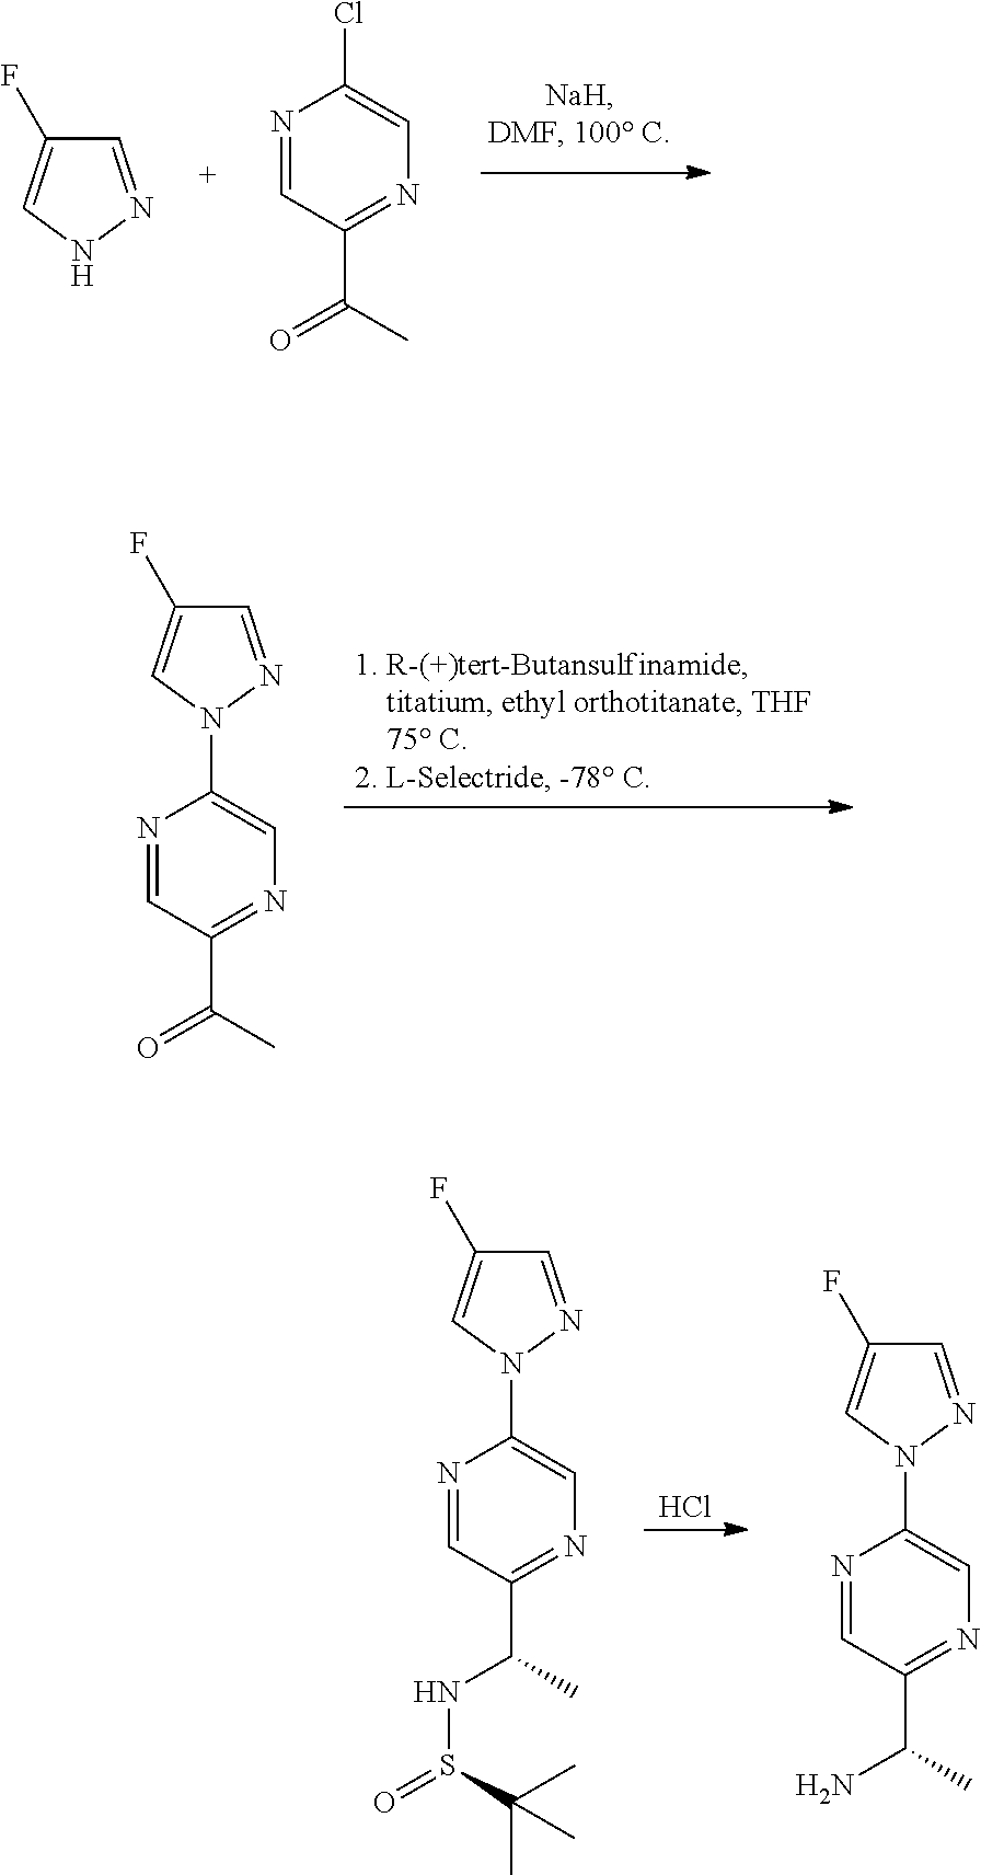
C1=NNC=C1F.N1=CC(C(C)=O)=NC=C1Cl.N1=CC(C(C)=O)=NC=C1N1C=C(F)C=N1.N1=CC(C(C)NS(C(C)(C)C)=O)=NC=C1N1C=C(F)C=N1.Cl.N1=CC(C(C)N)=NC=C1N1C=C(F)C=N1
